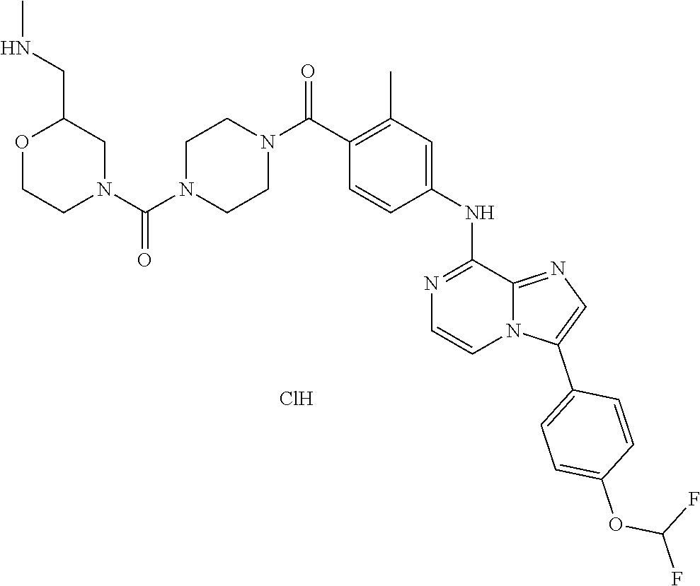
C1(NC2=CC(C)=C(C(N3CCN(C(N4CCOC(CNC)C4)=O)CC3)=O)C=C2)=NC=CN2C1=NC=C2C1=CC=C(OC(F)F)C=C1.Cl
